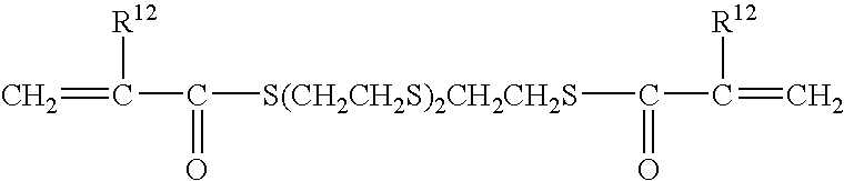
C=C(C(=O)[S(CH2CH2S)2CH2CH2S]C(C(=C)[R12])=O)[R12]
